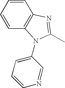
C1=CC=CC2=C1N(C1=CC=CN=C1)C(C)=N2
